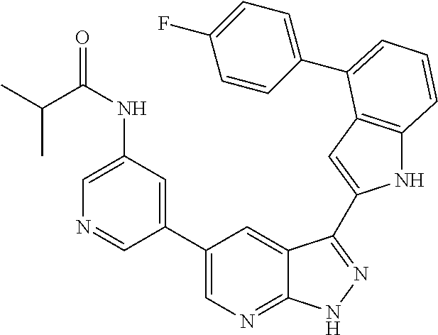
C1(C2=CN=C3C(=C2)C(C2=CC4=C(N2)C=CC=C4C2=CC=C(F)C=C2)=NN3)=CC(NC(C(C)C)=O)=CN=C1
